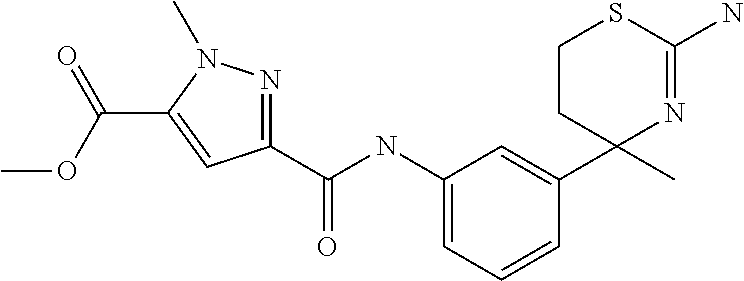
C1CSC(N)=NC1(C)C1=CC(NC(C2=NN(C)C(C(=O)OC)=C2)=O)=CC=C1
